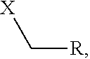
C([R])[X]
